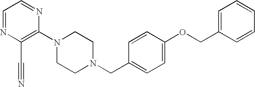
C1(N2CCN(CC3=CC=C(OCC4=CC=CC=C4)C=C3)CC2)=C(C#N)N=CC=N1
